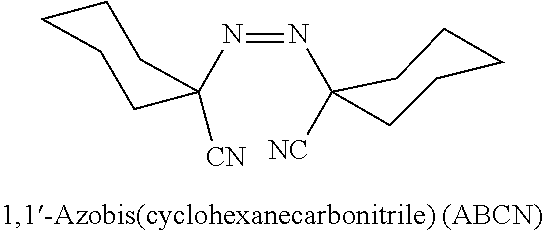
C1CCCC(N=NC2([NC])CCCCC2)([CN])C1
